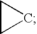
C1CC1
